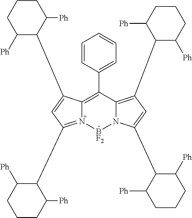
C12=C(C3=CC=CC=C3)C3=C(C4C([Ph])CCCC4[Ph])C=C(C4C([Ph])CCCC4[Ph])N3[BF2]N1=C(C1C([Ph])CCCC1[Ph])C=C2C1C([Ph])CCCC1[Ph]
